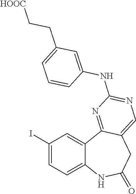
C12=CC=C(I)C=C1C1=NC(NC3=CC(CC[HOOC])=CC=C3)=NC=C1CC(=O)N2
